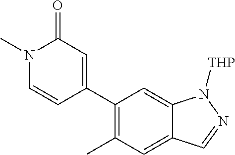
C1(C2=CC(=O)N(C)C=C2)=C(C)C=C2C(=C1)N([THP])N=C2
